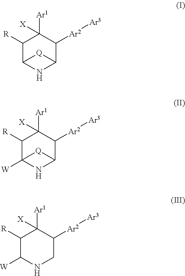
C1([R])C2NC(C([Ar2][Ar3])C1([Ar1])[X])[Q]2.C1([R])C2([W])NC(C([Ar2][Ar3])C1([Ar1])[X])[Q]2.C1([R])C([W])NCC([Ar2][Ar3])C1([Ar1])[X]
